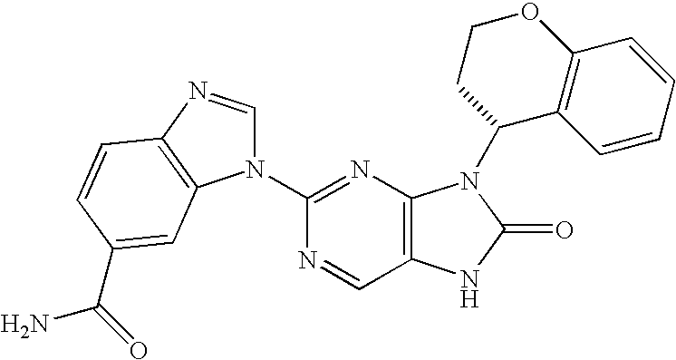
C12=C(N=C(N3C=NC4=C3C=C(C(=O)N)C=C4)N=C1)N(C1C3=C(C=CC=C3)OCC1)C(=O)N2
